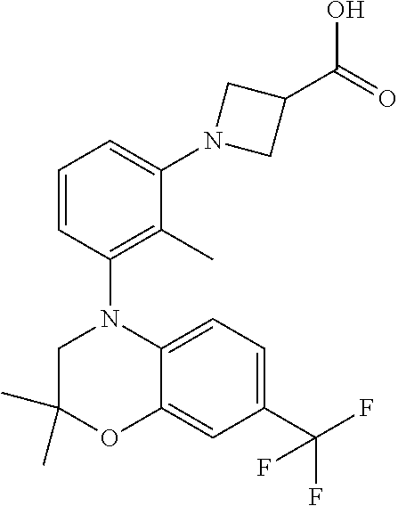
C1(C)(C)CN(C2=C(C)C(N3CC(C(=O)O)C3)=CC=C2)C2=CC=C(C(F)(F)F)C=C2O1
